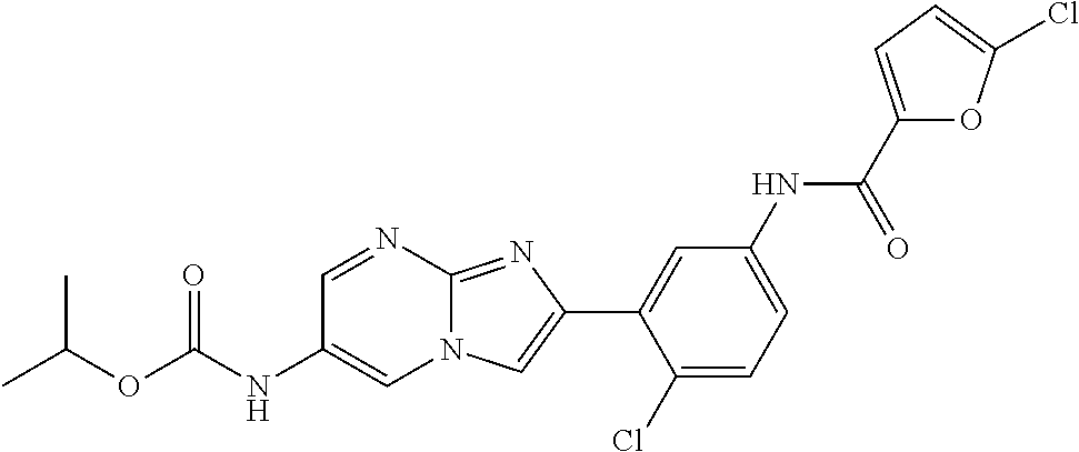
C1=NC2=NC(C3=CC(NC(C4=CC=C(Cl)O4)=O)=CC=C3Cl)=CN2C=C1NC(OC(C)C)=O
